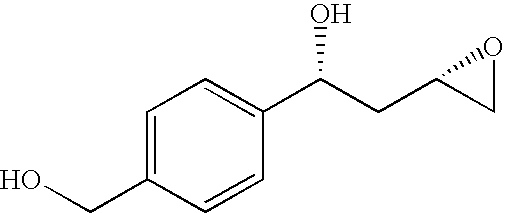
C1=C(CO)C=CC(C(CC2CO2)O)=C1
